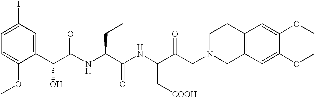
C1=C(OC)C(C(C(NC(C(NC(C(CN2CC3=C(CC2)C=C(OC)C(OC)=C3)=O)C[COOH])=O)CC)=O)O)=CC(I)=C1
